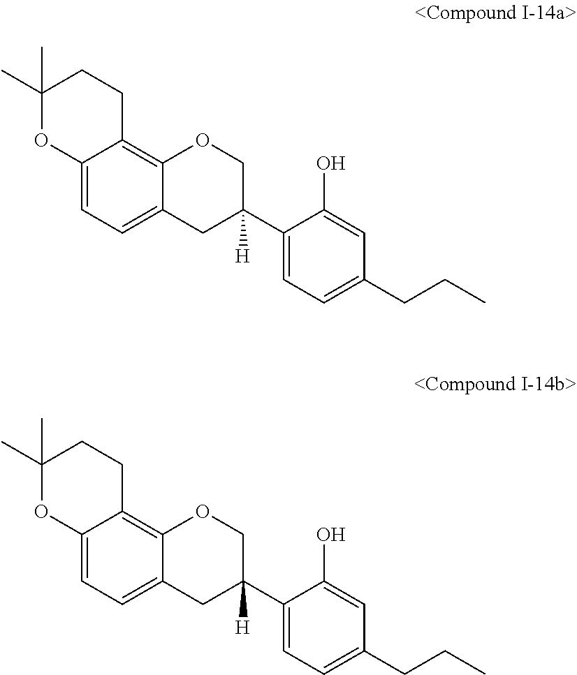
C12=CC=C3C(=C1OCC(C1=CC=C(CCC)C=C1O)([H])C2)CCC(C)(C)O3.C12=CC=C3C(=C1OCC(C1=CC=C(CCC)C=C1O)([H])C2)CCC(C)(C)O3
